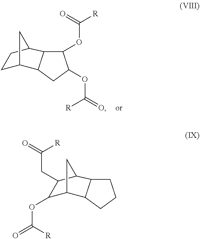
C1(OC([R])=O)C(OC(=O)[R])CC2C3CCC(C12)C3.C1CCC2C3C(OC(=O)[R])C(CC(=O)[R])C(C12)C3
